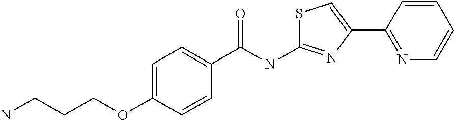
C1=C(OCCCN)C=CC(C(NC2=NC(C3=NC=CC=C3)=CS2)=O)=C1
